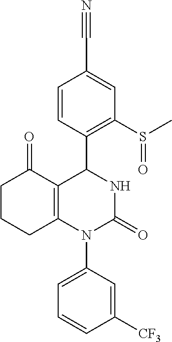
C1=CC(C2C3=C(N(C4=CC=CC([CF3])=C4)C(=O)N2)CCCC3=O)=C(S(C)=O)C=C1C#N
